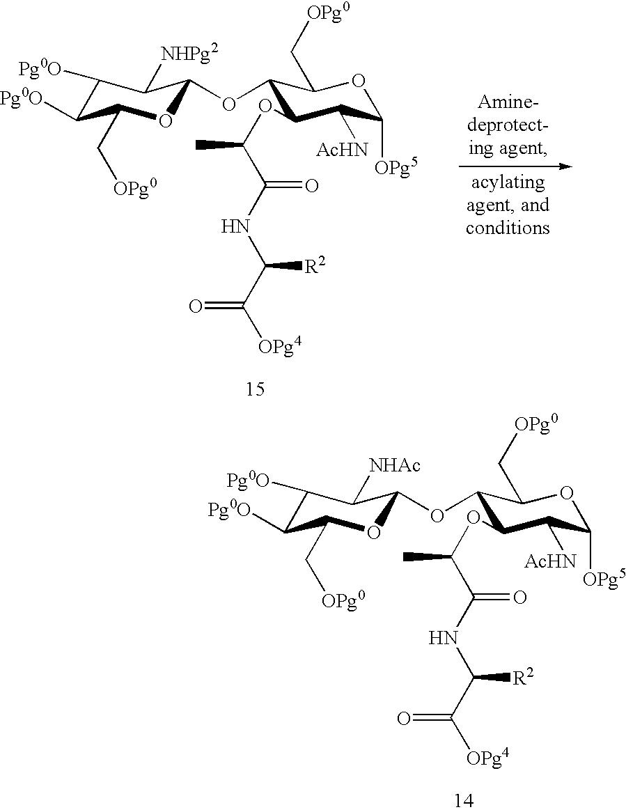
C1([Pg0O])C([Pg0O])C(C[OPg0])OC(OC2C(OC(C(NC(C([OPg4])=O)[R2])=O)C)C([AcHN])C([OPg5])OC2C[OPg0])C1[NHAc].C1([Pg0O])C([Pg0O])C(C[OPg0])OC(OC2C(OC(C(NC(C([OPg4])=O)[R2])=O)C)C([AcHN])C([OPg5])OC2C[OPg0])C1[NHPg2]
